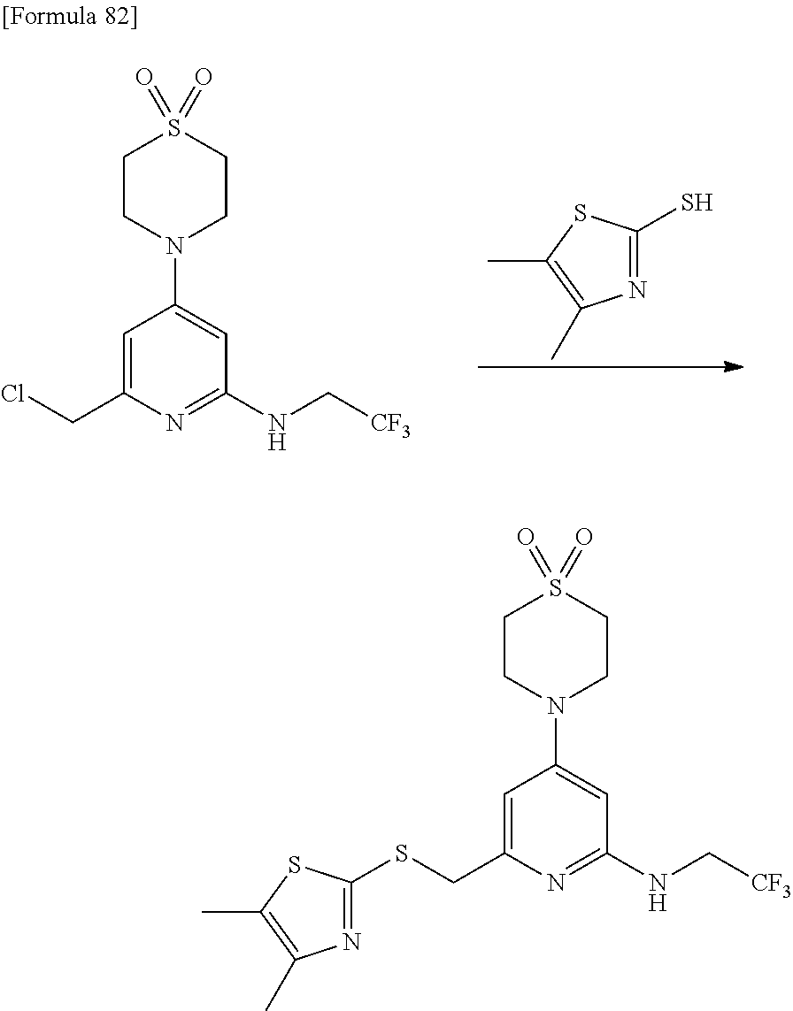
C1=C(CSC2=NC(C)=C(C)S2)N=C(NC[CF3])C=C1N1CCS(=O)(=O)CC1.C1=C(CCl)N=C(NC[CF3])C=C1N1CCS(=O)(=O)CC1.N1=C(S)SC(C)=C1C
